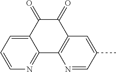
C1=CC=C2C(=N1)C1=C(C(=O)C2=O)C=C(C)C=N1
